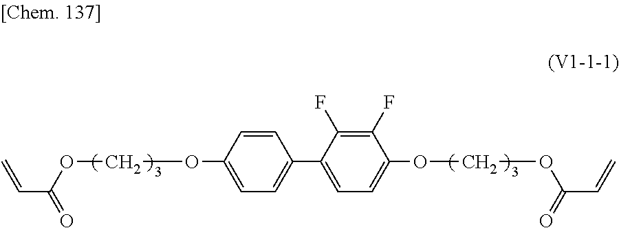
C(C(OCOC1=CC=C(C2=CC=C(OCOC(=O)C=C)C(F)=C2F)C=C1)=O)=C
